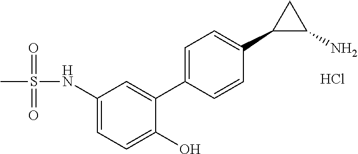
Cl.C1(NS(C)(=O)=O)=CC=C(O)C(C2=CC=C(C3C(N)C3)C=C2)=C1
